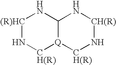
[(R)HC]1N[CH(R)][Q]2C(N1)N[CH(R)]N[CH(R)]2
